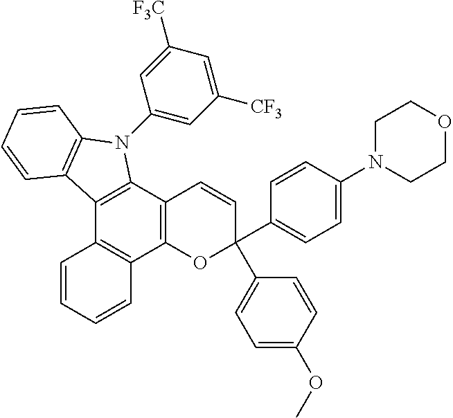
C12=C(C3=C(C4=C1C=CC=C4)OC(C1=CC=C(N4CCOCC4)C=C1)(C1=CC=C(OC)C=C1)C=C3)N(C1=CC([CF3])=CC([F3C])=C1)C1=C2C=CC=C1
